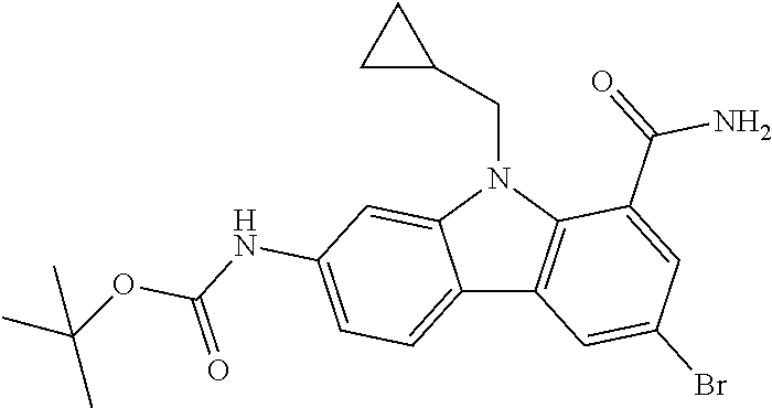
C12=CC=C(NC(OC(C)(C)C)=O)C=C1N(CC1CC1)C1=C2C=C(Br)C=C1C(N)=O
